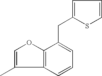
C12=C(OC=C1C)C(CC1=CC=CS1)=CC=C2
